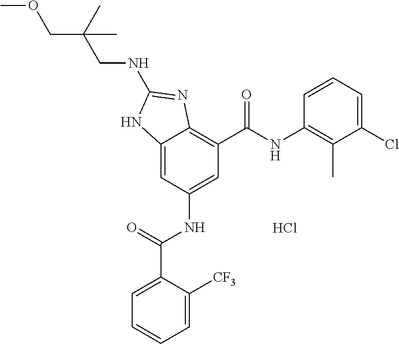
Cl.C12=CC(NC(C3=CC=CC=C3[CF3])=O)=CC(C(NC3=C(C)C(Cl)=CC=C3)=O)=C1N=C(NCC(COC)(C)C)N2
